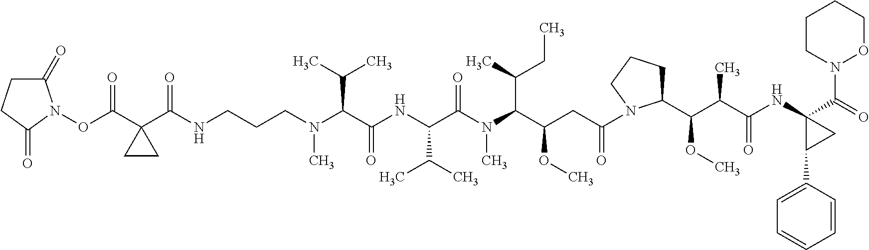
C(CCN(C(C(NC(C(N(C)C(C(CC)C)C(OC)CC(=O)N1C(C(OC)C(C(=O)NC2(C(=O)N3OCCCC3)CC2C2=CC=CC=C2)C)CCC1)=O)C(C)C)=O)C(C)C)C)NC(C1(C(ON2C(=O)CCC2=O)=O)CC1)=O
